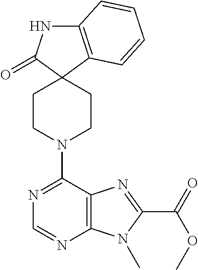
C12=C(C=CC=C1)C1(C(=O)N2)CCN(C2=NC=NC3=C2N=C(C(OC)=O)N3C)CC1
